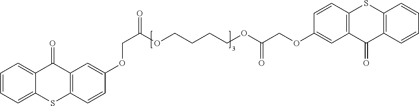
C1=CC=C2C(=C1)C(=O)C1=C(S2)C=CC(OCC(OCCCCOC(COC2=CC3=C(C=C2)SC2=C(C3=O)C=CC=C2)=O)=O)=C1
